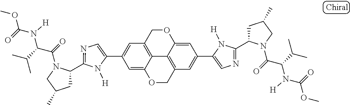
C1(C2=CC3=C4C(=C2)OCC2=C4C(=CC(C4=CN=C(C5CC(C)CN5C(=O)C(C(C)C)N([H])C(=O)OC)N4[H])=C2)OC3)=CN=C(C2CC(C)CN2C(=O)C(C(C)C)N([H])C(=O)OC)N1[H]
